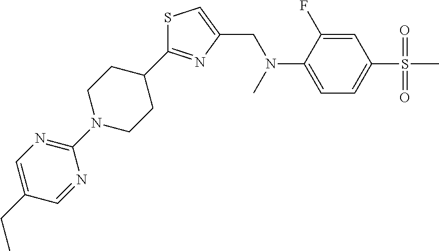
S1C(C2CCN(C3=NC=C(CC)C=N3)CC2)=NC(CN(C2=CC=C(S(C)(=O)=O)C=C2F)C)=C1
